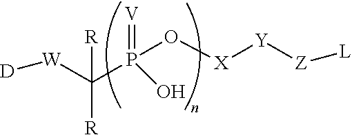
[W](C(P(=[V])(O)O[X][Y][Z][L])([R])[R])[D]
